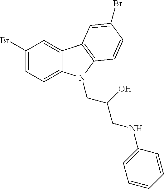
C1(Br)=CC=C2C(=C1)C1=C(N2CC(O)CNC2=CC=CC=C2)C=CC(Br)=C1
